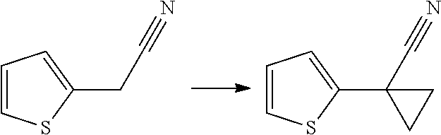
C1=CSC(CC#N)=C1.C1=CSC(C2(C#N)CC2)=C1
